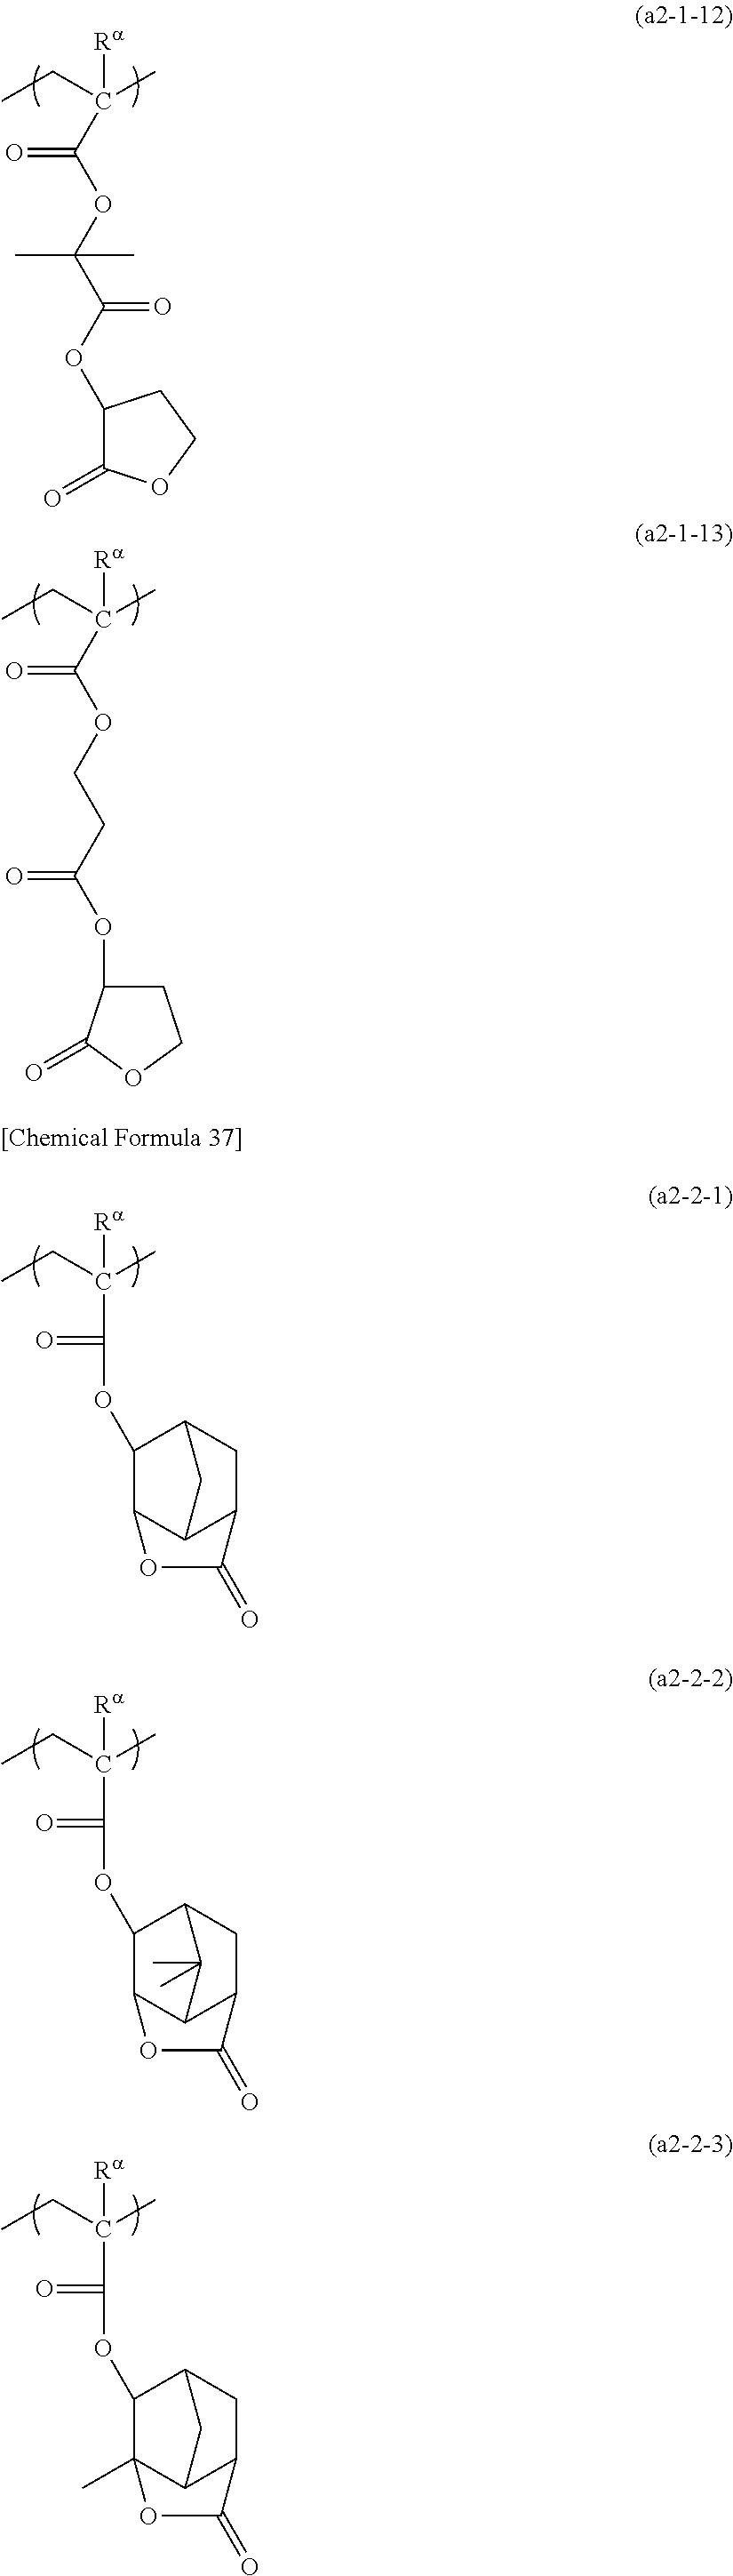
CCC(C)([Ra])C(=O)OC(C(=O)OC1C(=O)OCC1)(C)C.CCC(C)([Ra])C(=O)OCCC(=O)OC1CCOC1=O.CCC(C)([Ra])C(=O)OC1C2C3C(CC1C3)C(=O)O2.CCC(C)([Ra])C(=O)OC1C2C3C(CC1C3(C)C)C(=O)O2.CCC(C)([Ra])C(=O)OC1C2(C)C3C(CC1C3)C(=O)O2
